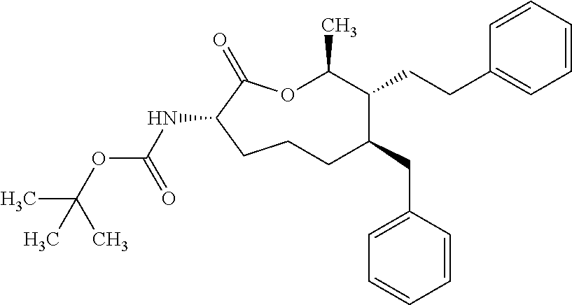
O1C(C)C(CCC2=CC=CC=C2)C(CC2=CC=CC=C2)CCCC(NC(OC(C)(C)C)=O)C1=O
